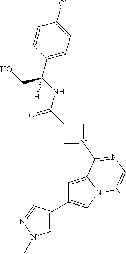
C1=C2N(C=C1C1=CN(C)N=C1)N=CN=C2N1CC(C(NC(C2=CC=C(Cl)C=C2)(CO)[H])=O)C1
